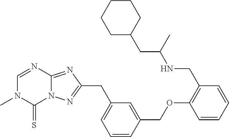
C1(CNC(CC2CCCCC2)C)=C(OCC2=CC(CC3=NN4C(=N3)N=CN(C)C4=S)=CC=C2)C=CC=C1
